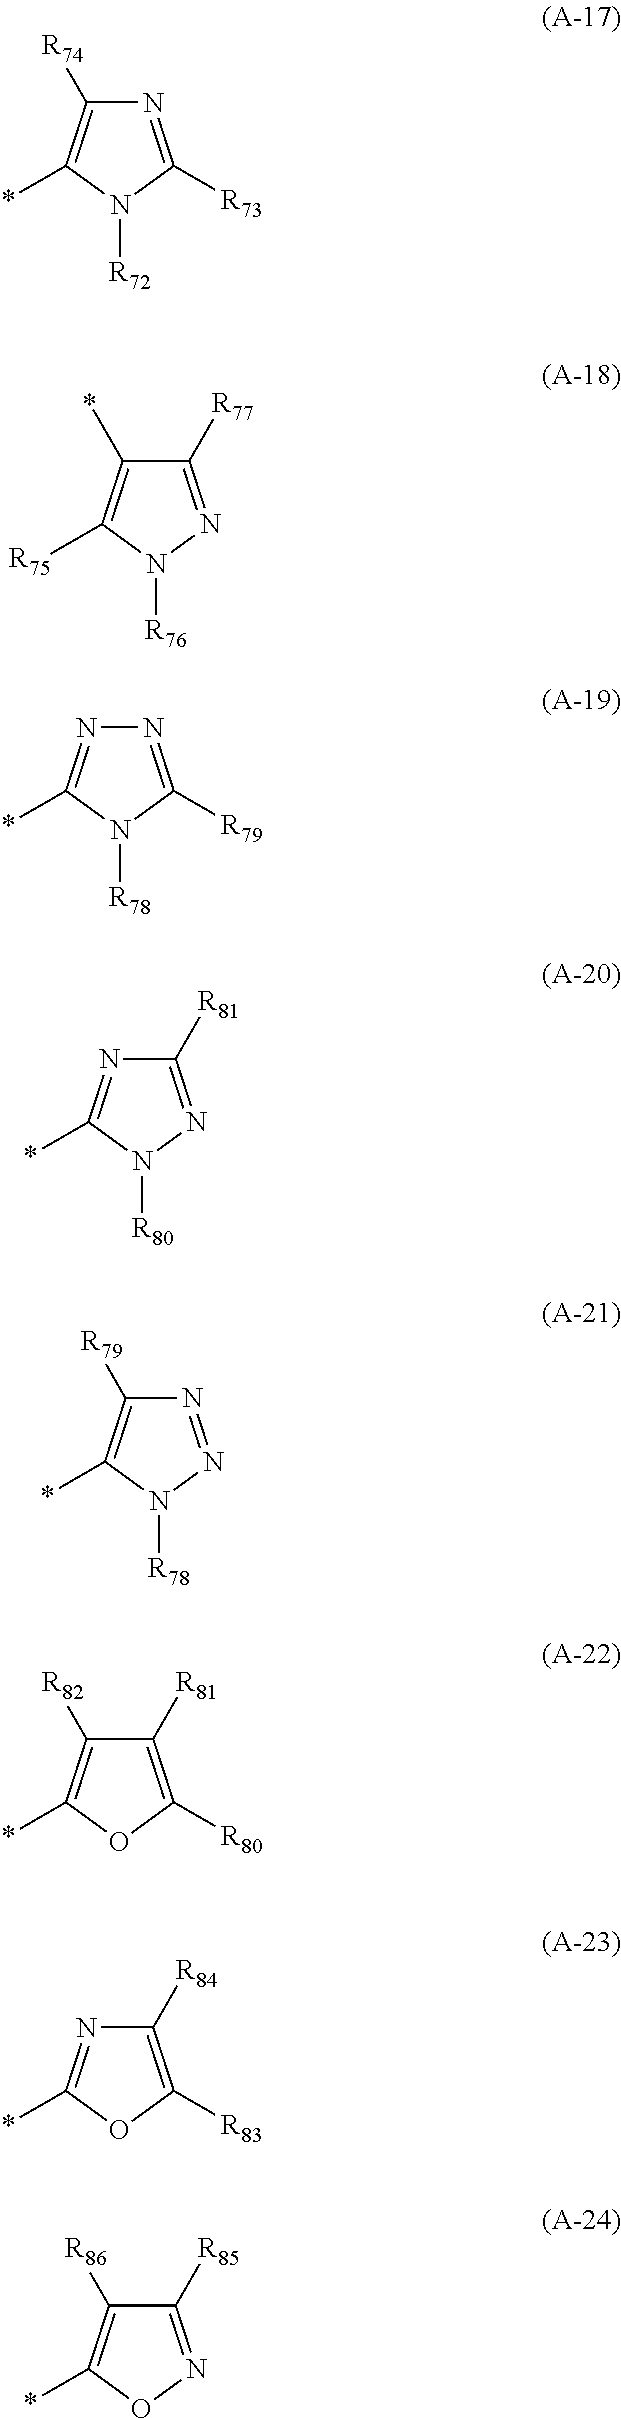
N1=C([R73])N([R72])C(*)=C1[R74].C1([R77])=NN([R76])C([R75])=C1*.N1=C([R79])N([R78])C(*)=N1.C1([R81])=NN([R80])C(*)=N1.N1=NN([R78])C(*)=C1[R79].C1([R81])=C([R80])OC(*)=C1[R82].C1([R84])=C([R83])OC(*)=N1.C1([R85])=NOC(*)=C1[R86]
